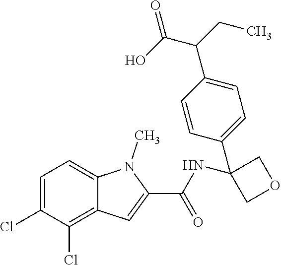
C1=C(Cl)C(Cl)=C2C(=C1)N(C)C(C(=O)NC1(C3=CC=C(C(CC)C(O)=O)C=C3)COC1)=C2
